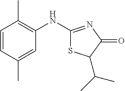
C1(NC2=NC(=O)C(C(C)C)S2)=C(C)C=CC(C)=C1
